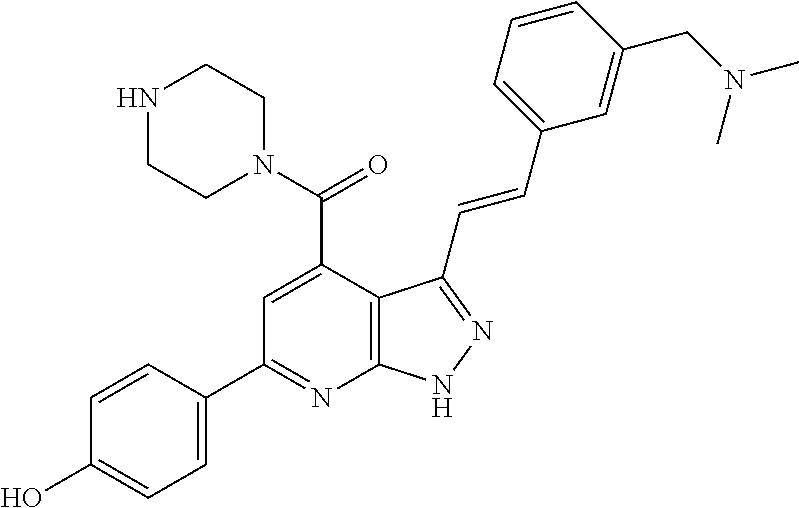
C1=C(C(N2CCNCC2)=O)C2=C(N=C1C1=CC=C(O)C=C1)NN=C2C=CC1=CC=CC(CN(C)C)=C1
